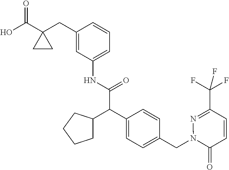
C1(C(O)=O)(CC2=CC(NC(C(C3=CC=C(CN4C(=O)C=CC(C(F)(F)F)=N4)C=C3)C3CCCC3)=O)=CC=C2)CC1
